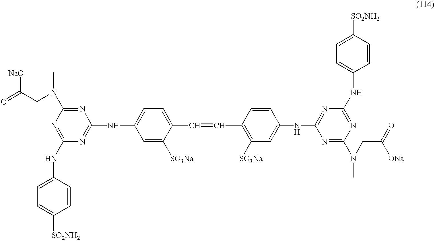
N1=C(NC2=CC=C([SO2NH2])C=C2)N=C(NC2=CC=C(C=CC3=C([SO3Na])C=C(NC4=NC(NC5=CC=C([SO2NH2])C=C5)=NC(N(CC([ONa])=O)C)=N4)C=C3)C([SO3Na])=C2)N=C1N(C)CC(=O)[NaO]
